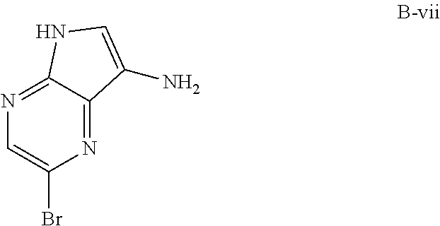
C1=C(Br)N=C2C(=N1)NC=C2N
